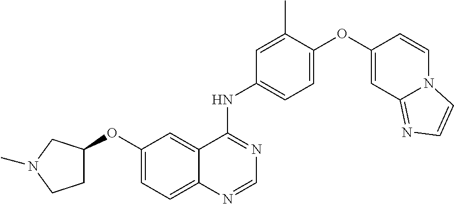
C12=CC=C(OC3CCN(C)C3)C=C1C(NC1=CC=C(OC3=CC4=NC=CN4C=C3)C(C)=C1)=NC=N2
